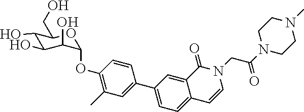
C1(O)C(O)C(O)C(OC2=C(C)C=C(C3=CC=C4C(=C3)C(=O)N(CC(=O)N3CCN(C)CC3)C=C4)C=C2)OC1CO
